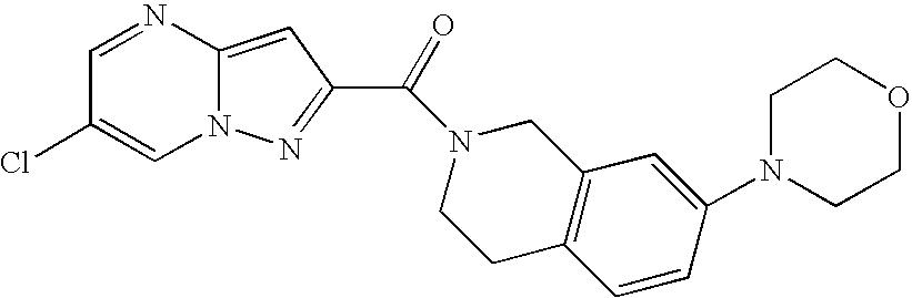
C1=NC2=CC(C(N3CCC4=C(C3)C=C(N3CCOCC3)C=C4)=O)=NN2C=C1Cl
